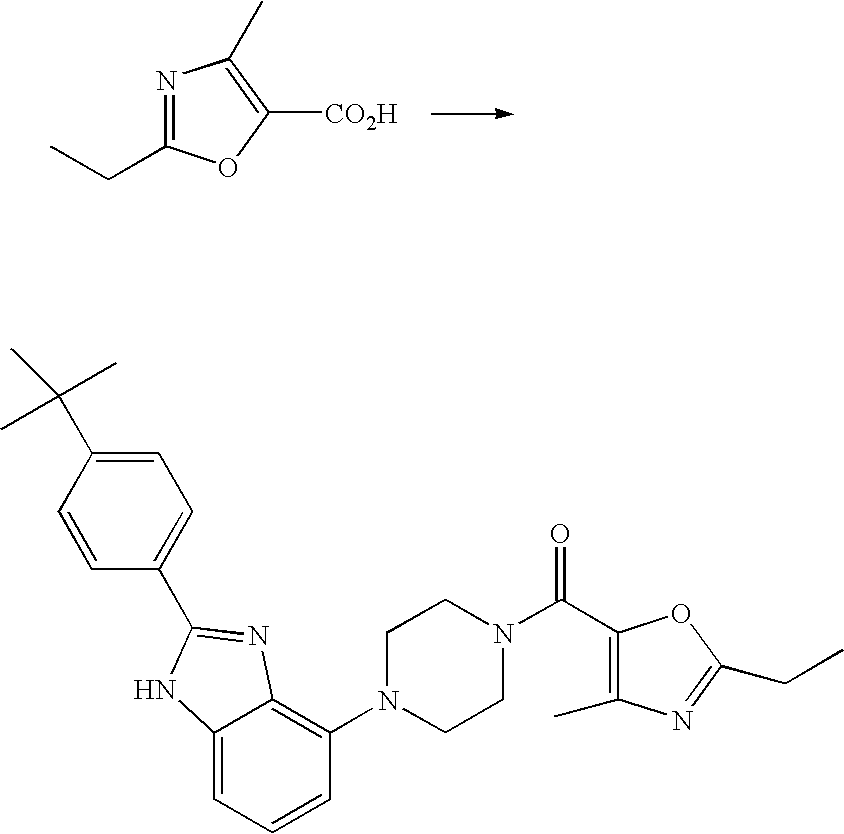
N1=C(CC)OC([CO2H])=C1C.C12=CC=CC(N3CCN(C(=O)C4=C(C)N=C(CC)O4)CC3)=C1N=C(C1=CC=C(C(C)(C)C)C=C1)N2
